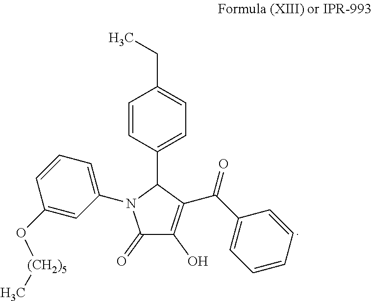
C1(=O)C(O)=C(C(C2=CC=CC=C2)=O)C(C2=CC=C(CC)C=C2)N1C1=CC=CC(O[(CH2)5]C)=C1
